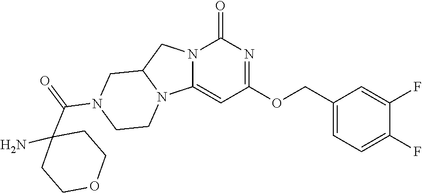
N12C(=CC(OCC3=CC=C(F)C(F)=C3)=NC1=O)N1C(C2)CN(C(C2(N)CCOCC2)=O)CC1
